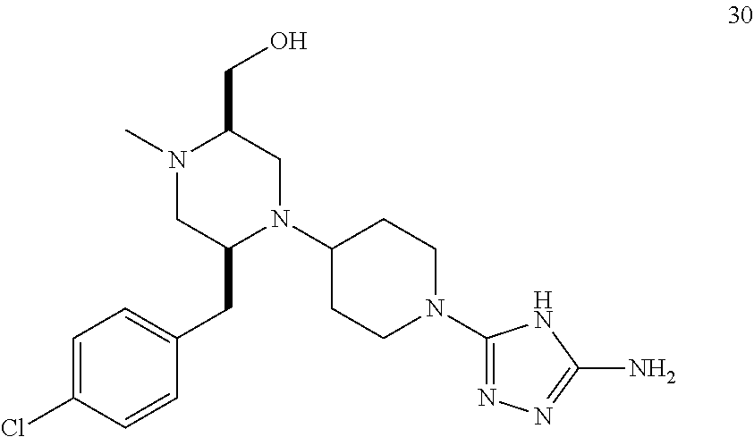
N1(C2CCN(C3=NN=C(N)N3)CC2)CC(CO)N(C)CC1CC1=CC=C(Cl)C=C1
